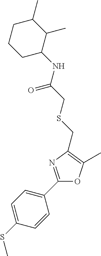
C1=C(SC)C=CC(C2=NC(CSCC(NC3C(C)C(C)CCC3)=O)=C(C)O2)=C1
